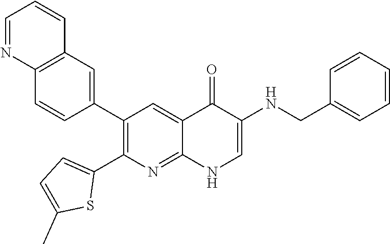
C12=C(C=C(C3=C(C4=CC=C(C)S4)N=C4C(=C3)C(=O)C(NCC3=CC=CC=C3)=CN4)C=C1)C=CC=N2
